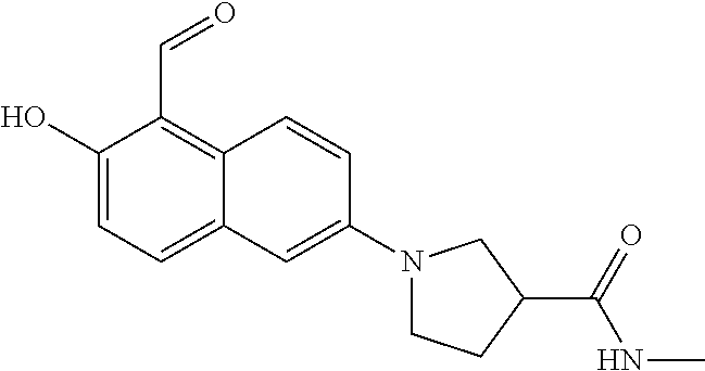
C1(O)=CC=C2C(=C1C=O)C=CC(N1CCC(C(NC)=O)C1)=C2
